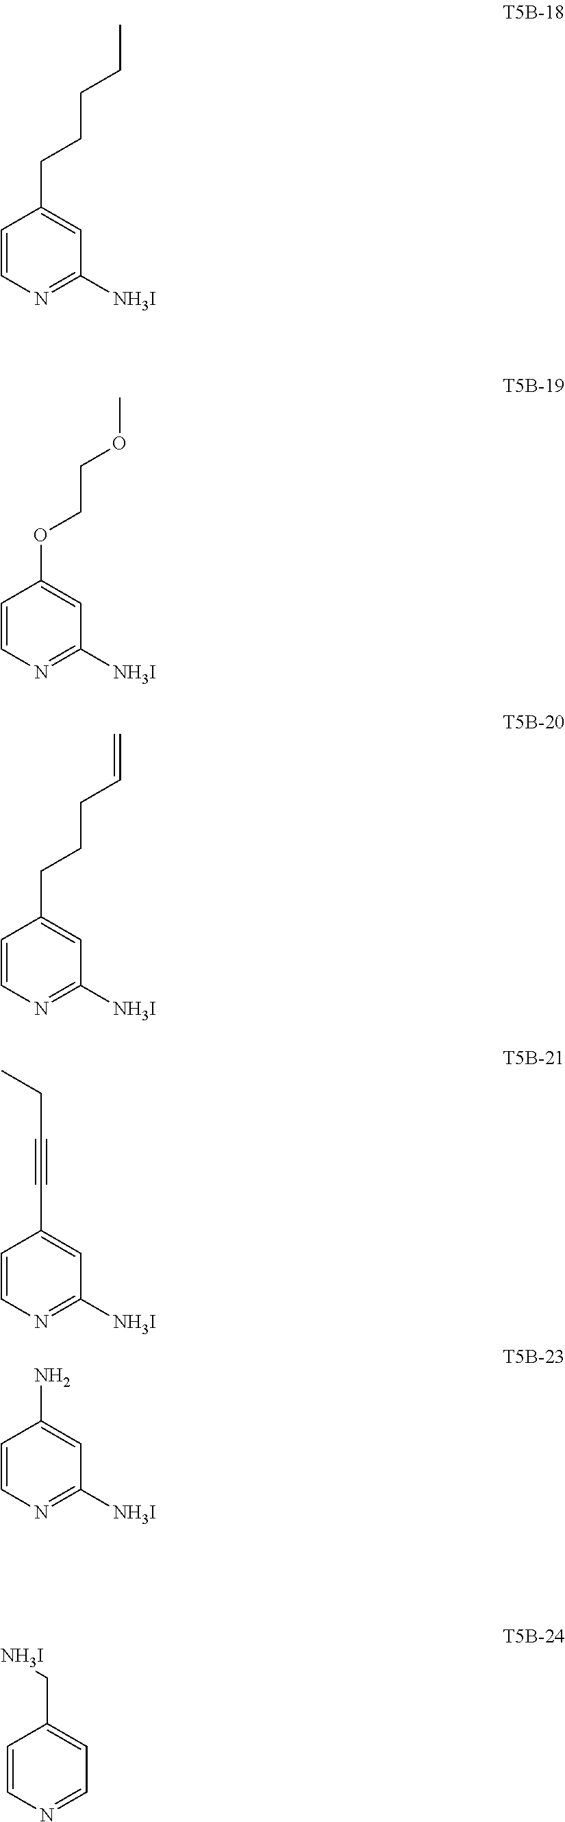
C1=CN=C([NH3I])C=C1CCCCC.C1=CN=C([NH3I])C=C1OCCOC.C1=CN=C([NH3I])C=C1CCCC=C.C1=CN=C([NH3I])C=C1C#CCC.C1=CN=C([NH3I])C=C1N.C1=CN=CC=C1C[NH3I]
